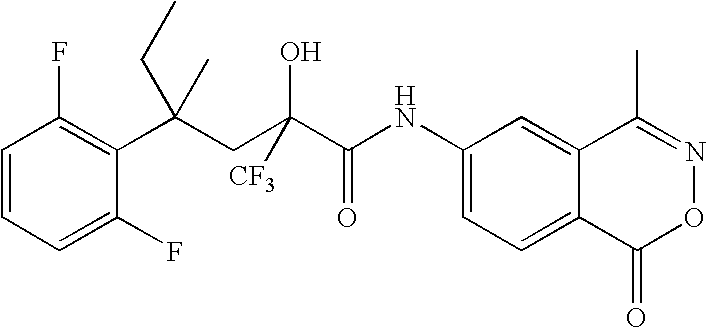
C1=CC=C(F)C(C(CC(C(NC2=CC=C3C(=C2)C(C)=NOC3=O)=O)(O)[CF3])(CC)C)=C1F
